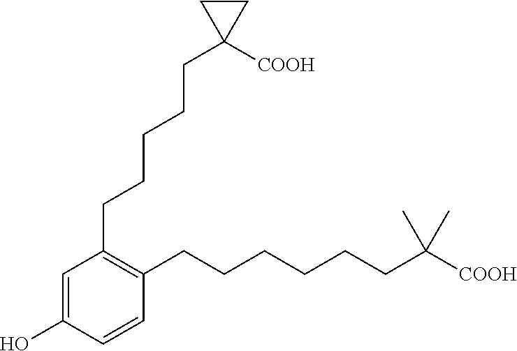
C1(CCCCCC2([COOH])CC2)=C(CCCCCCC(C)(C)[COOH])C=CC(O)=C1
